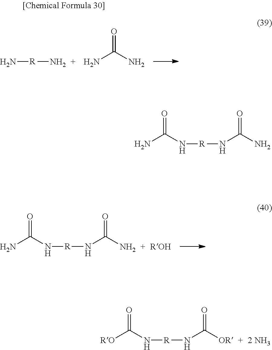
N[R]N.O=C(N)N.O=C(N[R]NC(N)=O)N.O=C(N[R]NC([OR])=O)[RO].O=C(N[R]NC(N)=O)N
